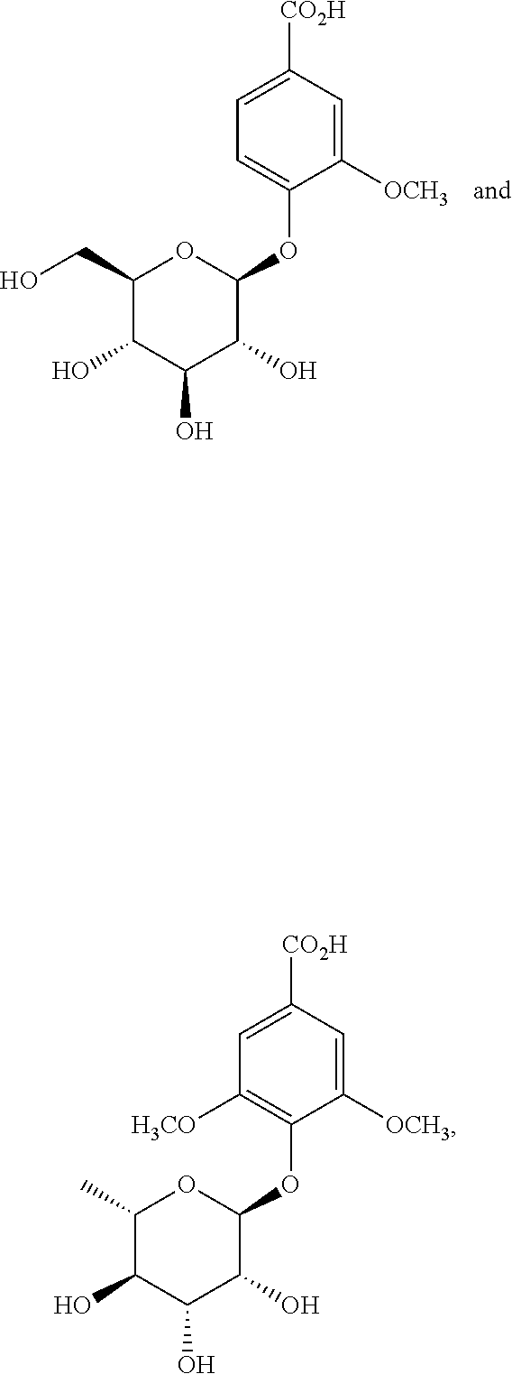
C1(CO)C(O)C(O)C(O)C(OC2=CC=C([CO2H])C=C2[OCH3])O1.C1(C)C(O)C(O)C(O)C(OC2=C([H3CO])C=C([CO2H])C=C2[OCH3])O1
